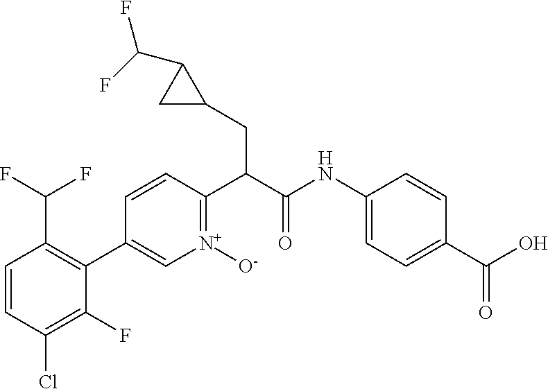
C1=CC(Cl)=C(F)C(C2=C[N+]([O-])=C(C(CC3C(C(F)F)C3)C(=O)NC3=CC=C(C(O)=O)C=C3)C=C2)=C1C(F)F
